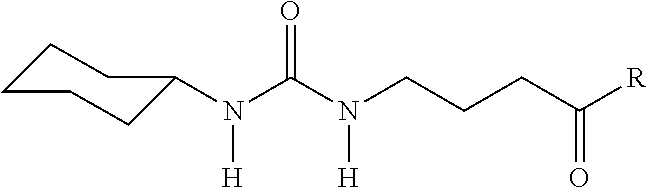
C1CCCC(N(C(N(CCCC([R])=O)[H])=O)[H])C1
